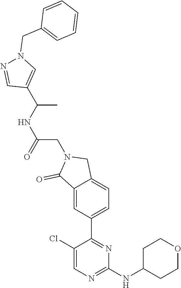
C1(C(C)NC(CN2C(=O)C3=CC(C4=NC(NC5CCOCC5)=NC=C4Cl)=CC=C3C2)=O)=CN(CC2=CC=CC=C2)N=C1
